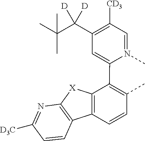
C1=N(C)C(C2=C(C)C=CC3=C2[X]C2=C3C=CC([D3C])=N2)=CC(C(C(C)(C)C)([D])[D])=C1[CD3]
